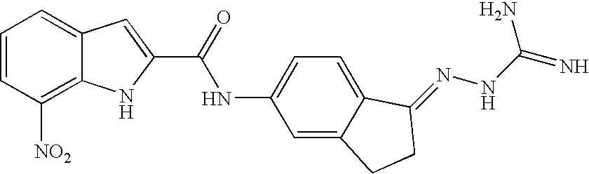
C1=CC([NO2])=C2C(=C1)C=C(C(=O)NC1=CC=C3C(=C1)CCC3=NNC(=N)N)N2
